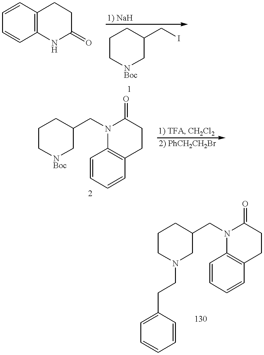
C1CN(CCC2=CC=CC=C2)CC(CN2C3=C(C=CC=C3)CCC2=O)C1.C12=C(C=CC=C1)CCC(=O)N2.C1C[NBoc]CC(CI)C1.C1C[NBoc]CC(CN2C3=C(CCC2=O)C=CC=C3)C1
